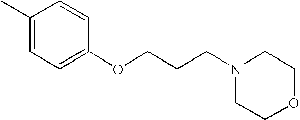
C1=C(OCCCN2CCOCC2)C=CC(C)=C1
